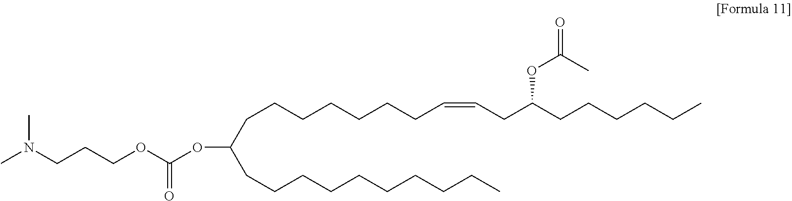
CN(CCCOC(OC(CCCCCCCC=CCC(CCCCCC)OC(C)=O)CCCCCCCCCC)=O)C
